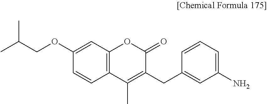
O(C1=CC2=C(C=C1)C(C)=C(CC1=CC(N)=CC=C1)C(=O)O2)CC(C)C
